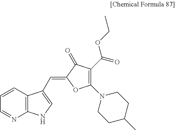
C1=CC2=C(N=C1)NC=C2C=C1C(=O)C(C(=O)OCC)=C(N2CCC(C)CC2)O1
